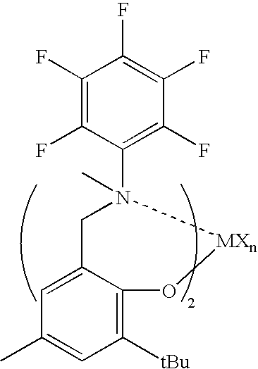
C1([tBu])=C2C(=CC(C)=C1)CN(C1=C(F)C(F)=C(F)C(F)=C1F)(C)[MXn]O2
